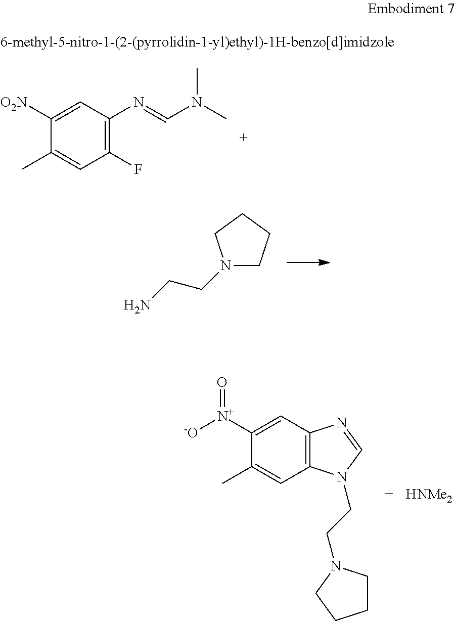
N1(CCN)CCCC1.[HNMe2].C1([N+]([-O])=O)=CC2=C(C=C1C)N(CCN1CCCC1)C=N2.C1([O2N])=CC(N=CN(C)C)=C(F)C=C1C
